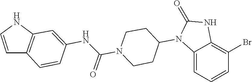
C1CN(C(NC2=CC3=C(C=C2)C=CN3)=O)CCC1N1C(=O)NC2=C(Br)C=CC=C12
